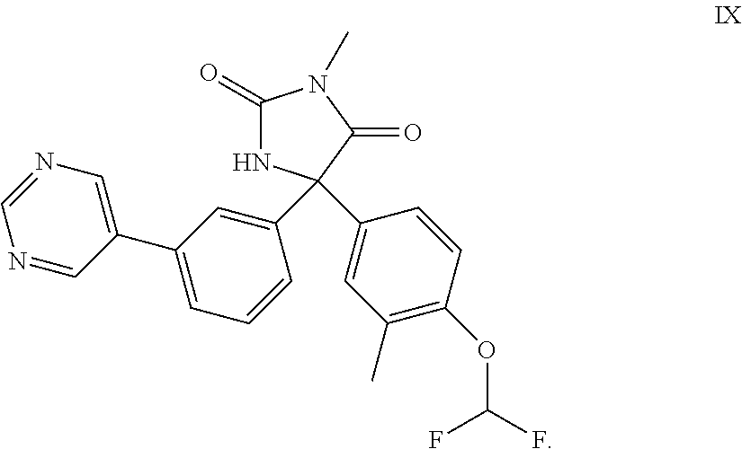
C1(=O)NC(C2=CC(C)=C(OC(F)F)C=C2)(C2=CC(C3=CN=CN=C3)=CC=C2)C(=O)N1C
